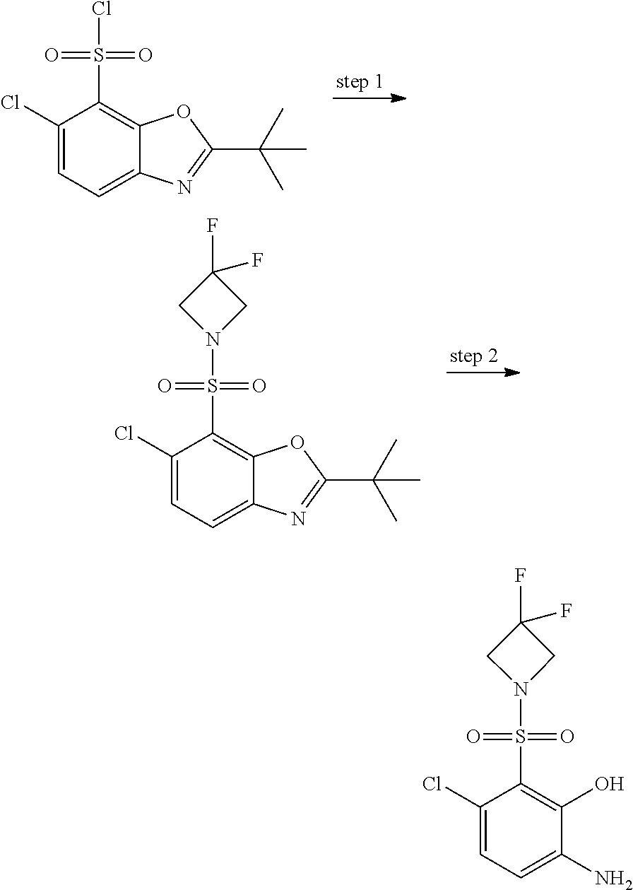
C1(Cl)=CC=C2C(=C1S(Cl)(=O)=O)OC(C(C)(C)C)=N2.C1(Cl)=CC=C2C(=C1S(N1CC(F)(F)C1)(=O)=O)OC(C(C)(C)C)=N2.C1(Cl)=CC=C(N)C(O)=C1S(N1CC(F)(F)C1)(=O)=O
